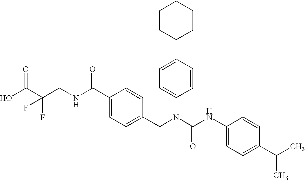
OC(C(CNC(C1=CC=C(CN(C(NC2=CC=C(C(C)C)C=C2)=O)C2=CC=C(C3CCCCC3)C=C2)C=C1)=O)(F)F)=O
